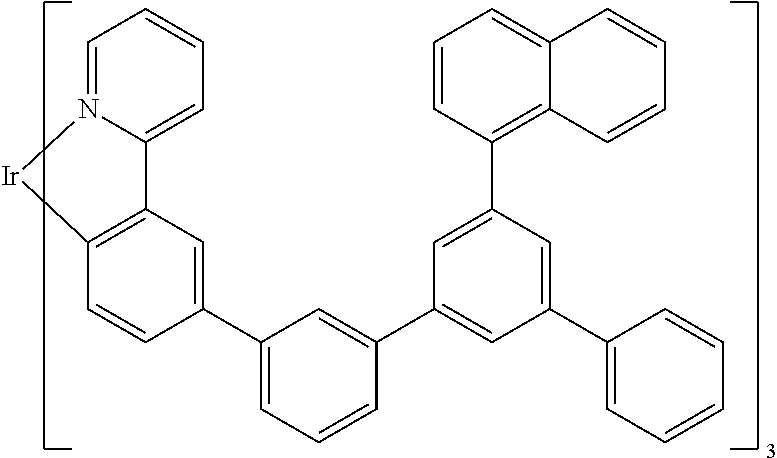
C12=CC=CC=N1[Ir]C1=C2C=C(C2=CC=CC(C3=CC(C4=CC=CC=C4)=CC(C4=C5C(=CC=C4)C=CC=C5)=C3)=C2)C=C1
